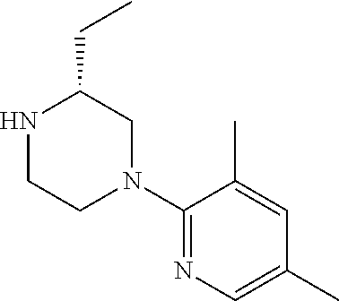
N1CCN(C2=NC=C(C)C=C2C)CC1CC
